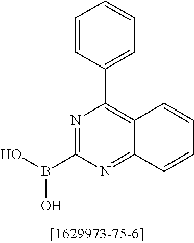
N1=C(B(O)O)N=C2C(=C1C1=CC=CC=C1)C=CC=C2
